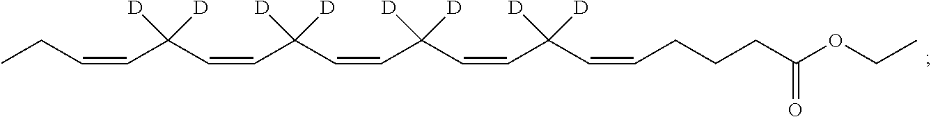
C(=CC(C=CC(C=CC(C=CC([D])([D])C=CCC)([D])[D])([D])[D])([D])[D])CCCC(OCC)=O
